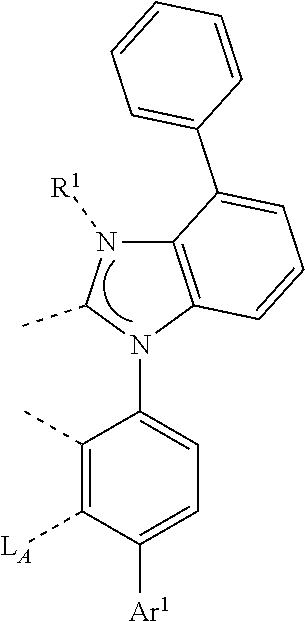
C1(C)=C([LA])C([Ar1])=CC=C1N1C(C)N([R1])C2=C1C=CC=C2C1=CC=CC=C1
